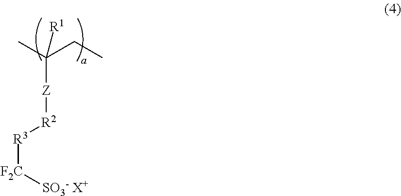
CC(CC)([Z][R2][R3][F2C][SO3- X+])[R1]
